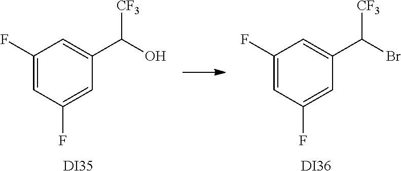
C1(F)=CC(F)=CC(C(O)[CF3])=C1.[DI35].C1(F)=CC(F)=CC(C(Br)[CF3])=C1.[DI36]
